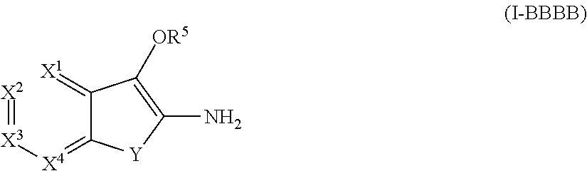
[X2]=[X3][X4]=C1C(=[X1])C([OR5])=C(N)[Y]1
